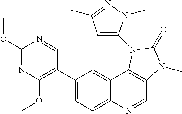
C1(OC)=NC(OC)=C(C2=CC=C3C(=C2)C2=C(C=N3)N(C)C(=O)N2C2=CC(C)=NN2C)C=N1
